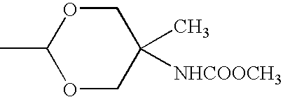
CC1OCC(C)([NHCOOCH3])CO1
